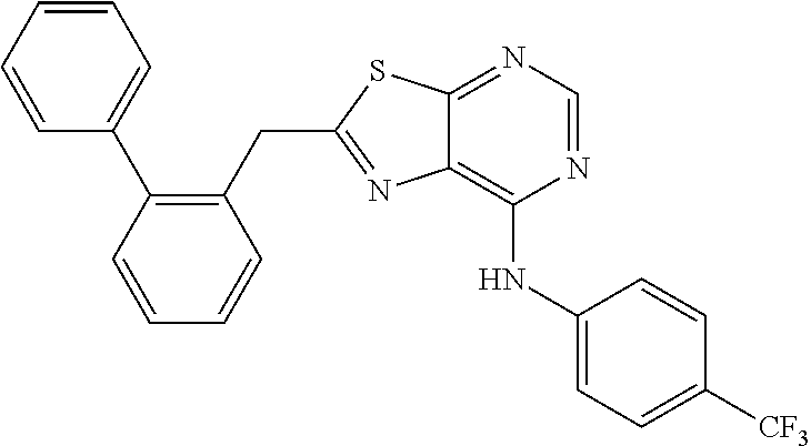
C1(CC2=NC3=C(NC4=CC=C([CF3])C=C4)N=CN=C3S2)=C(C2=CC=CC=C2)C=CC=C1
